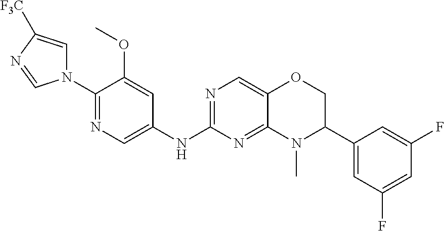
N1(C2=NC=C(NC3=NC=C4C(=N3)N(C)C(C3=CC(F)=CC(F)=C3)CO4)C=C2OC)C=C([F3C])N=C1
